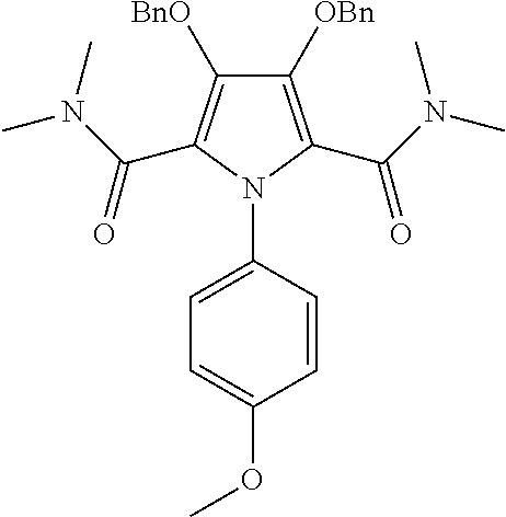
C1([OBn])=C(C(N(C)C)=O)N(C2=CC=C(OC)C=C2)C(C(N(C)C)=O)=C1[BnO]
